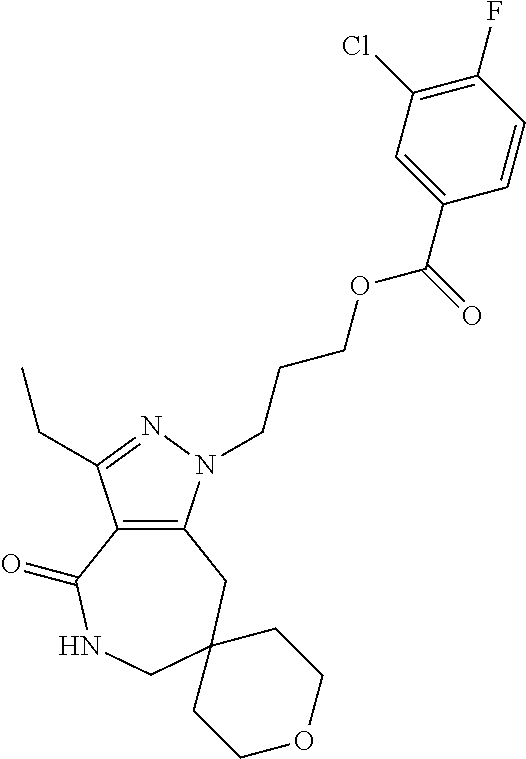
C12=C(N(CCCOC(C3=CC(Cl)=C(F)C=C3)=O)N=C1CC)CC1(CNC2=O)CCOCC1
